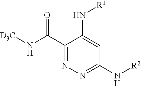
[R1]NC1=CC(N[R2])=NN=C1C(N[D3C])=O
